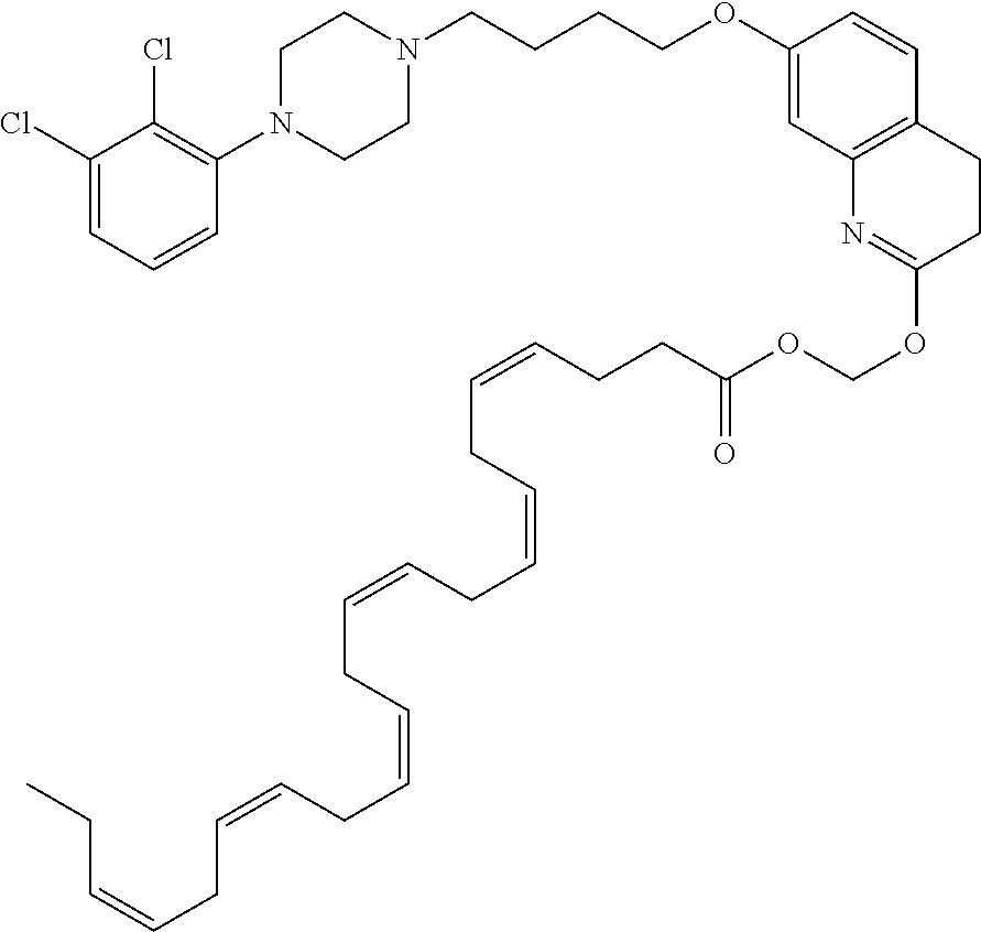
C1(Cl)=CC=CC(N2CCN(CCCCOC3=CC4=C(C=C3)CCC(OCOC(CCC=CCC=CCC=CCC=CCC=CCC=CCC)=O)=N4)CC2)=C1Cl
